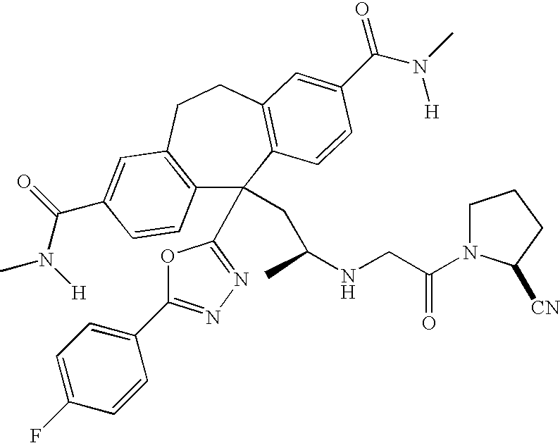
C12=C(CCC3=C(C1(CC(NCC(=O)N1CCCC1[CN])C)C1=NN=C(C4=CC=C(F)C=C4)O1)C=CC(C(=O)N([H])C)=C3)C=C(C(N(C)[H])=O)C=C2
